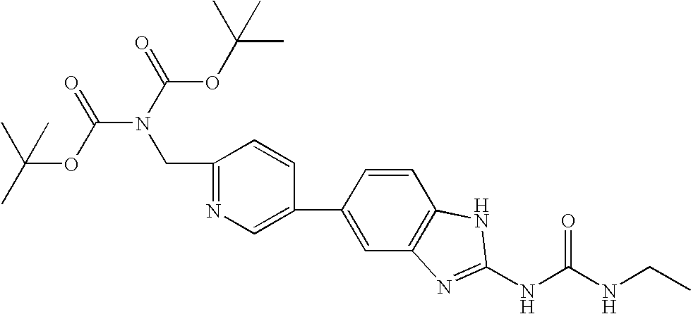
C1(C2=CN=C(CN(C(=O)OC(C)(C)C)C(=O)OC(C)(C)C)C=C2)=CC2=C(C=C1)NC(NC(NCC)=O)=N2
